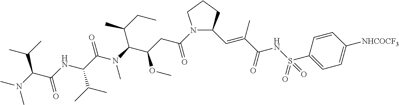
C(N(C(C(CC(=O)N1C(C=C(C(NS(=O)(C2=CC=C([NHCOCF3])C=C2)=O)=O)C)CCC1)OC)C(CC)C)C)(=O)C(C(C)C)NC(=O)C(C(C)C)N(C)C
